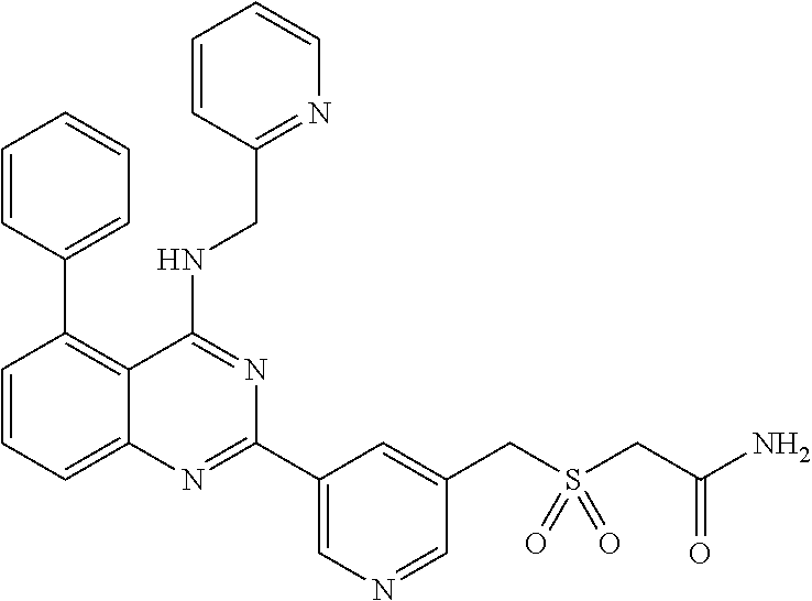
C1=CC=C2C(=C1C1=CC=CC=C1)C(NCC1=NC=CC=C1)=NC(C1=CN=CC(CS(CC(N)=O)(=O)=O)=C1)=N2
